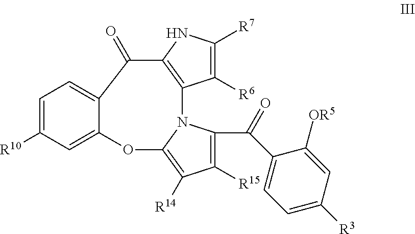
C1([R6])=C([R7])NC2=C1N1C(C(=O)C3=CC=C([R3])C=C3[OR5])=C([R15])C([R14])=C1OC1=CC([R10])=CC=C1C2=O
